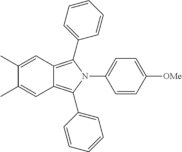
C1=CC([OMe])=CC=C1N1C(C2=CC=CC=C2)=C2C(=C1C1=CC=CC=C1)C=C(C)C(C)=C2
